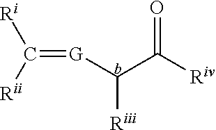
[G](=C([Ri])[Rii])C(C([Riv])=O)[Riii]
